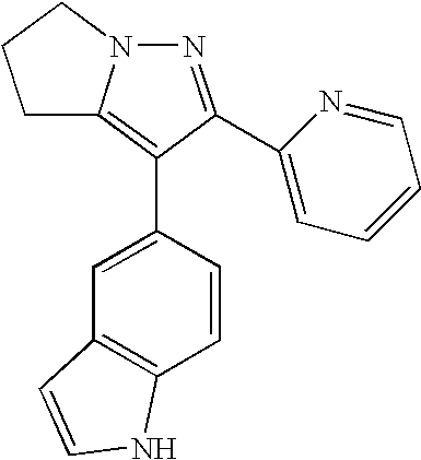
N1=C(C2=CC=CC=N2)C(C2=CC3=C(C=C2)NC=C3)=C2N1CCC2
